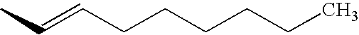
CC=CCCCCCC
